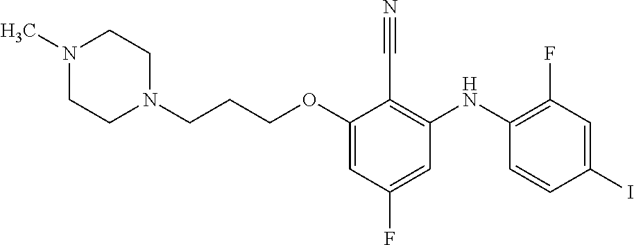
C(OC1=CC(F)=CC(NC2=C(F)C=C(I)C=C2)=C1C#N)CCN1CCN(C)CC1
